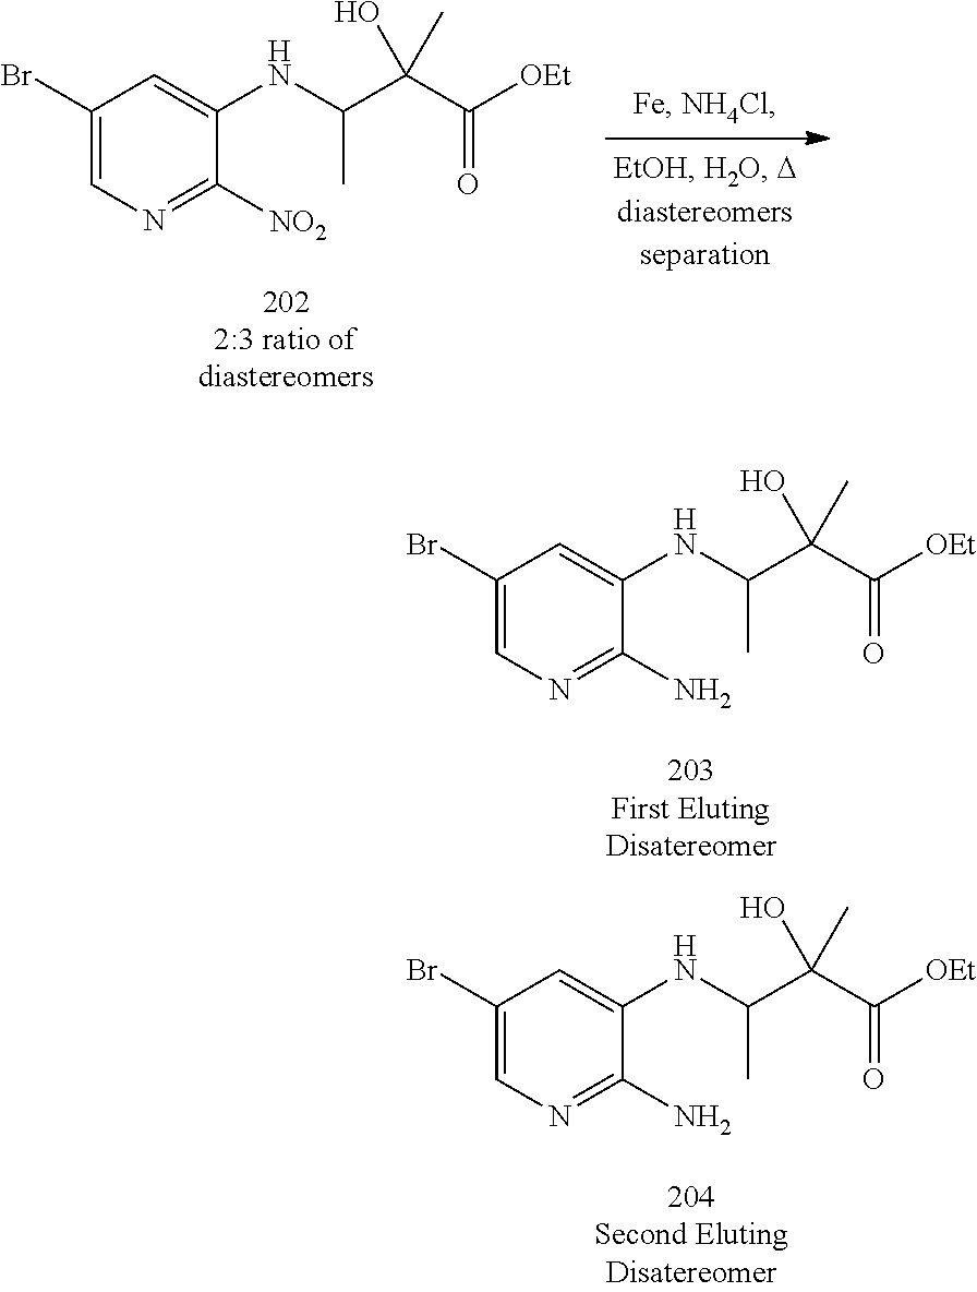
C1(Br)=CN=C([NO2])C(NC(C(C([OEt])=O)(O)C)C)=C1.C1(Br)=CN=C(N)C(NC(C(C([OEt])=O)(O)C)C)=C1.C1(Br)=CN=C(N)C(NC(C(C([OEt])=O)(O)C)C)=C1
